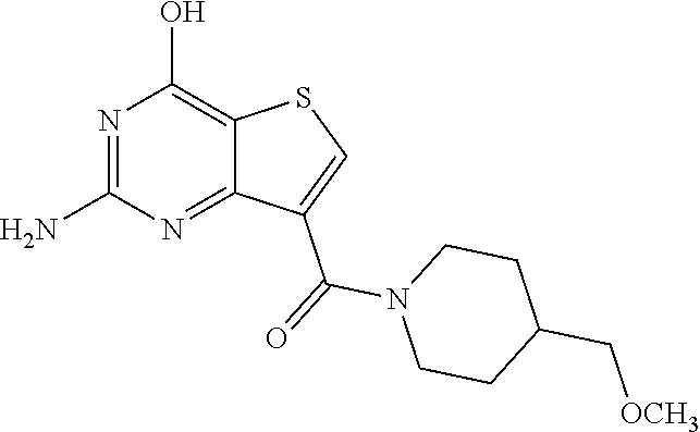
NC1=NC(O)=C2C(=N1)C(C(=O)N1CCC(C[OCH3])CC1)=CS2
